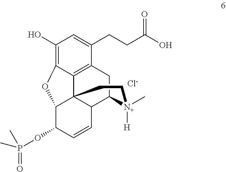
O(C1C=CC2C34C1OC1=C(O)C=C(CCC(O)=O)C(=C31)CC2[N+](C)([H])CC4)P(=O)(C)C.[Cl-]
